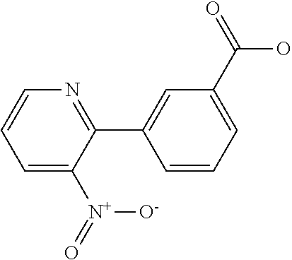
C1=C([N+](=O)[O-])C(C2=CC(C(=O)O)=CC=C2)=NC=C1
